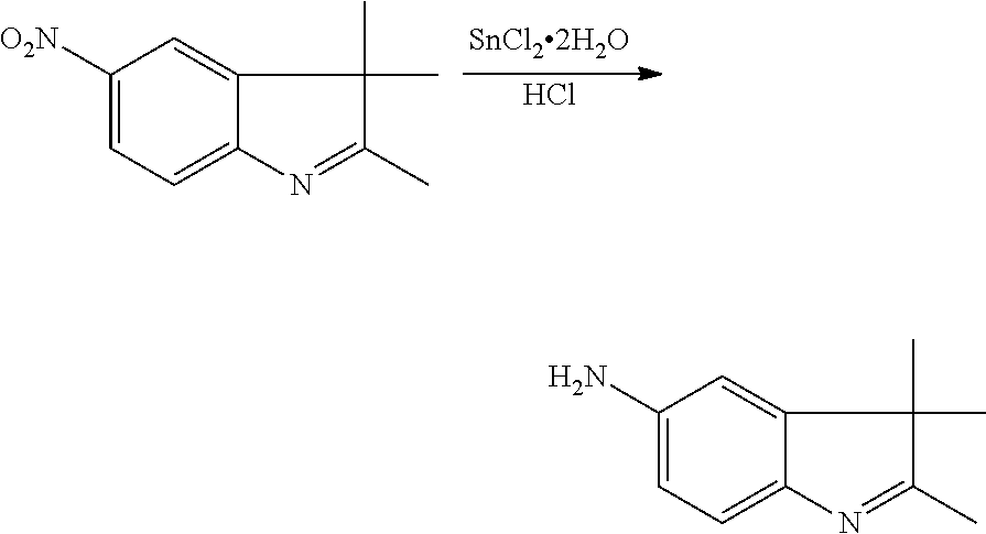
C1([O2N])=CC=C2C(=C1)C(C)(C)C(C)=N2.Cl.C1(N)=CC=C2C(=C1)C(C)(C)C(C)=N2
